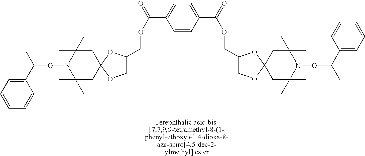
C1(C(C)ON2C(C)(C)CC3(CC2(C)C)OCC(COC(=O)C2=CC=C(C(=O)OCC4COC5(O4)CC(C)(C)N(OC(C)C4=CC=CC=C4)C(C)(C)C5)C=C2)O3)=CC=CC=C1
